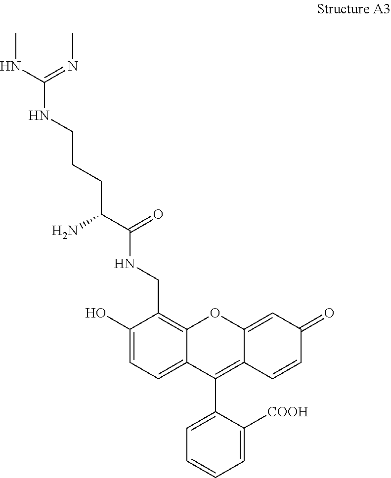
NC(C(=O)NCC1=C2C(=CC=C1O)C(C1=CC=CC=C1[COOH])=C1C(=CC(=O)C=C1)O2)CCCNC(NC)=NC
